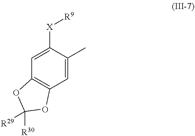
C1=C([X][R9])C(C)=CC2=C1OC([R30])([R29])O2
